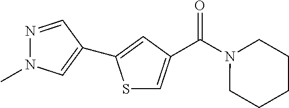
S1C=C(C(N2CCCCC2)=O)C=C1C1=CN(C)N=C1
